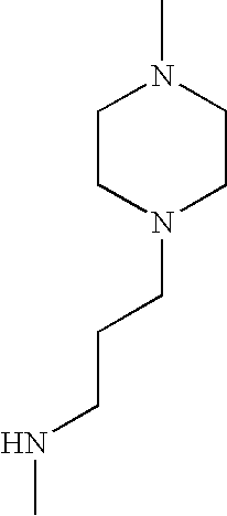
C1CN(CCCNC)CCN1C
